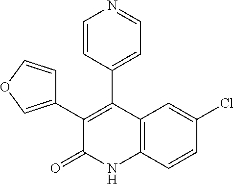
C1(Cl)=CC2=C(C=C1)NC(=O)C(C1=COC=C1)=C2C1=CC=NC=C1
